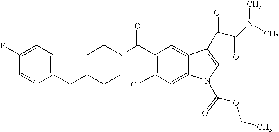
C1(F)=CC=C(CC2CCN(C(C3=C(Cl)C=C4C(=C3)C(C(C(N(C)C)=O)=O)=CN4C(=O)OCC)=O)CC2)C=C1
